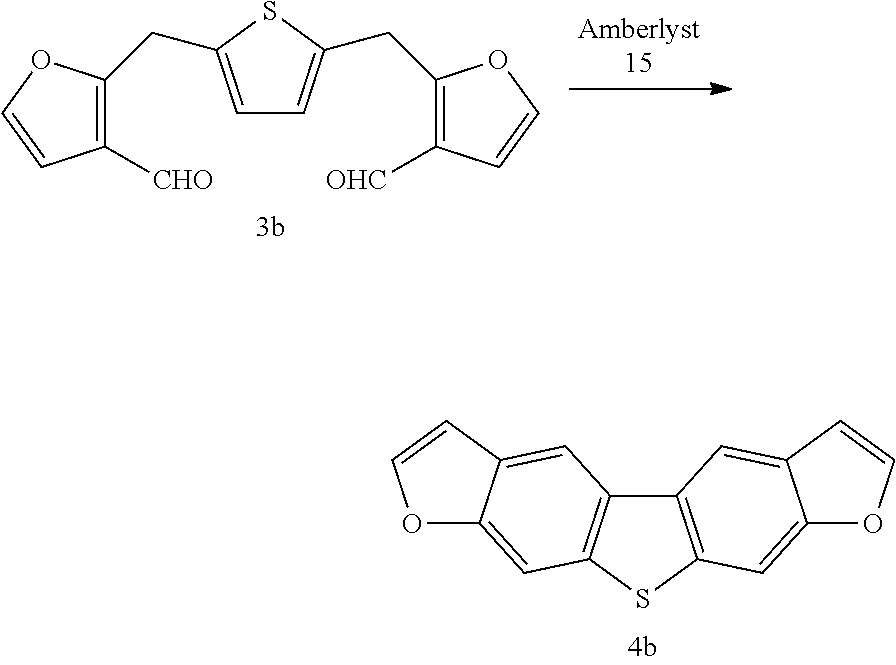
C1(CC2=CC=C(CC3=C([OHC])C=CO3)S2)=C([CHO])C=CO1.C12=C(SC3=C1C=C1C(=C3)OC=C1)C=C1C(=C2)C=CO1
